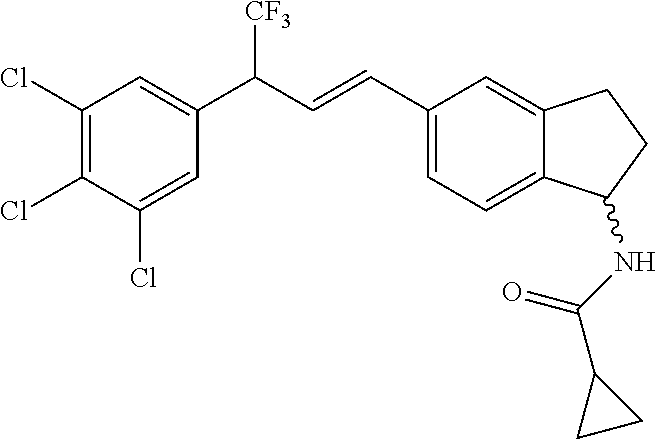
C1(Cl)=C(Cl)C(Cl)=CC(C(C=CC2=CC=C3C(=C2)CCC3NC(C2CC2)=O)[CF3])=C1
